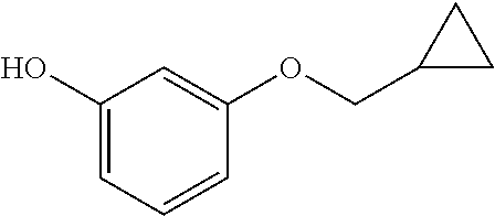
C1(O)=CC=CC(OCC2CC2)=C1
